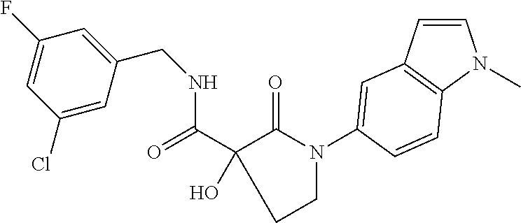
C1=C(F)C=C(CNC(=O)C2(O)C(=O)N(C3=CC4=C(N(C)C=C4)C=C3)CC2)C=C1Cl
